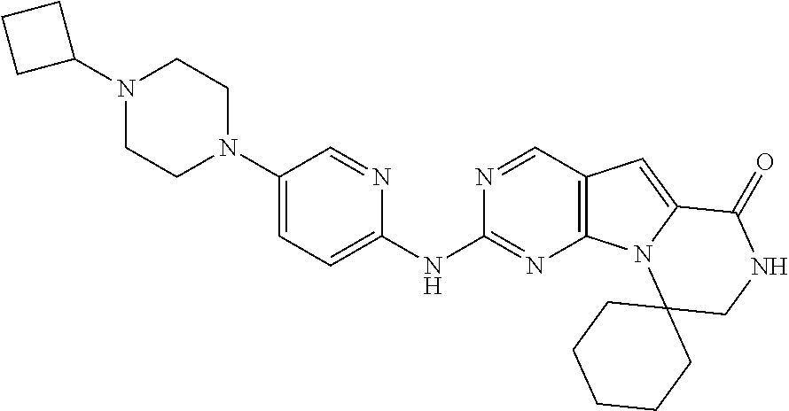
N1(C2CCC2)CCN(C2=CC=C(NC3=NC4=C(C=N3)C=C3N4C4(CNC3=O)CCCCC4)N=C2)CC1
